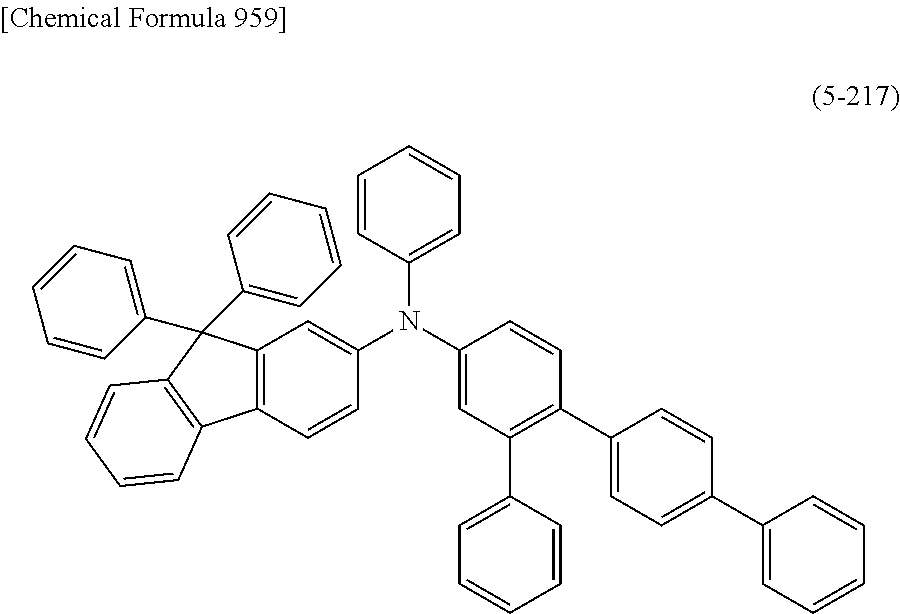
C12=C(C=CC(N(C3=CC(C4=CC=CC=C4)=C(C4=CC=C(C5=CC=CC=C5)C=C4)C=C3)C3=CC=CC=C3)=C1)C1=C(C2(C2=CC=CC=C2)C2=CC=CC=C2)C=CC=C1
